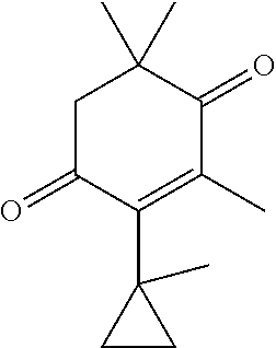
C1C(=O)C(C2(C)CC2)=C(C)C(=O)C1(C)C
